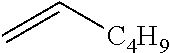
C=C[C4H9]
